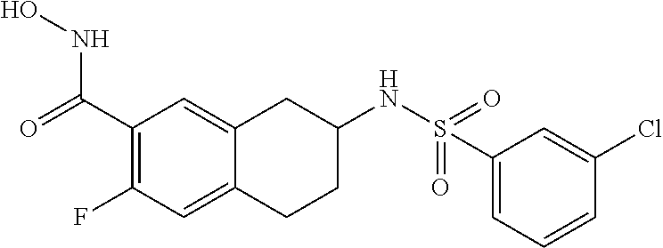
C1(C(=O)NO)=C(F)C=C2C(=C1)CC(NS(C1=CC=CC(Cl)=C1)(=O)=O)CC2
